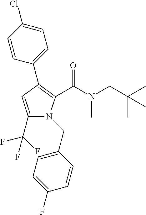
C1(C2=C(C(N(C)CC(C)(C)C)=O)N(CC3=CC=C(F)C=C3)C(C(F)(F)F)=C2)=CC=C(Cl)C=C1
